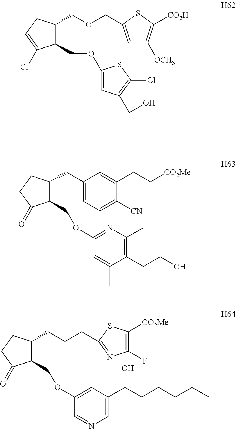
C1(COCC2=CC([OCH3])=C([CO2H])S2)C(COC2=CC(CO)=C(Cl)S2)C(Cl)=CC1.C1(CC2=CC=C([CN])C(CC[CO2Me])=C2)C(COC2=NC(C)=C(CCO)C(C)=C2)C(=O)CC1.C1(CCCC2=NC(F)=C([CO2Me])S2)C(COC2=CC(C(CCCCC)O)=CN=C2)C(=O)CC1
